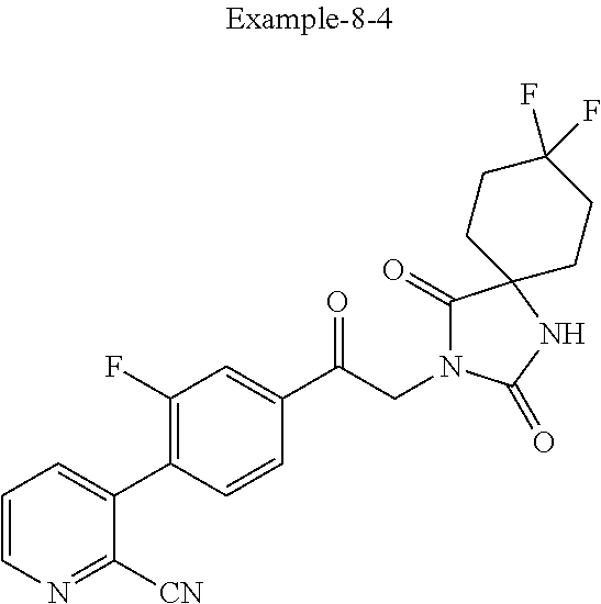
C1=CN=C([CN])C(C2=C(F)C=C(C(CN3C(=O)C4(NC3=O)CCC(F)(F)CC4)=O)C=C2)=C1
